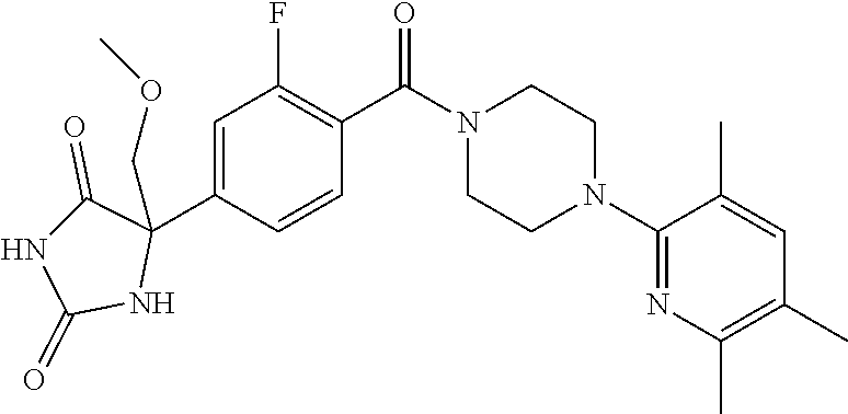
C1(N2CCN(C(C3=C(F)C=C(C4(COC)C(=O)NC(=O)N4)C=C3)=O)CC2)=NC(C)=C(C)C=C1C
